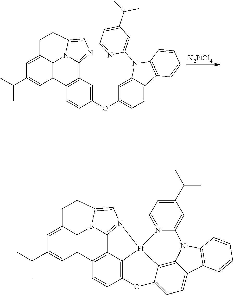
[K2PtCl4].C1=C2C3=C(C=C1C(C)C)C1=C(C4=NC=C(N34)CC2)C=C(OC2=CC=C3C(=C2)N(C2=CC(C(C)C)=CC=N2)C2=C3C=CC=C2)C=C1.C1=C2C3=C(C=C1C(C)C)C1=C4C5=N(C=C(N35)CC2)[Pt]23C4=C(C=C1)OC1=CC=C4C(=C12)N(C1=C4C=CC=C1)C1=CC(C(C)C)=CC=N13
